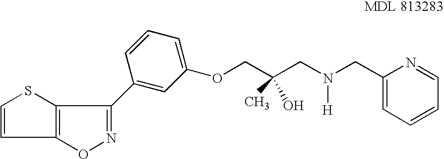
O1N=C(C2=CC(OCC(CN(CC3=CC=CC=N3)[H])(C)O)=CC=C2)C2=C1C=CS2
